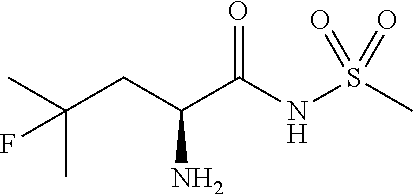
CC(C)(CC(N)C(=O)NS(C)(=O)=O)F
